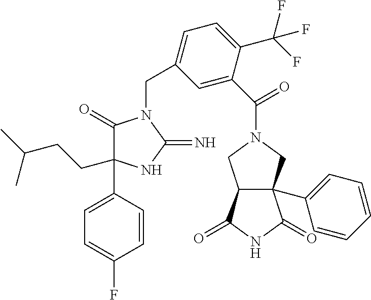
C1(=O)C(C2=CC=C(F)C=C2)(CCC(C)C)NC(=N)N1CC1=CC=C(C(F)(F)F)C(C(N2CC3C(C4=CC=CC=C4)(C2)C(=O)NC3=O)=O)=C1
